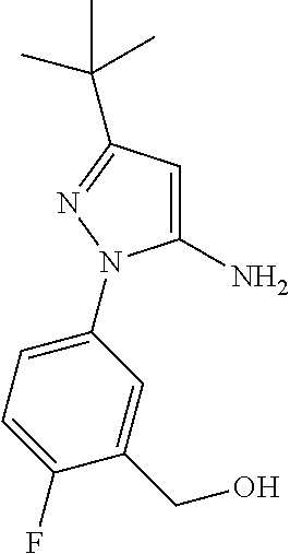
C1(N)=CC(C(C)(C)C)=NN1C1=CC=C(F)C(CO)=C1
